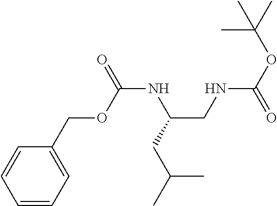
C1=CC=C(COC(NC(CNC(OC(C)(C)C)=O)CC(C)C)=O)C=C1
